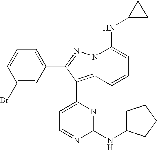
C1(Br)=CC(C2=NN3C(=C2C2=CC=NC(NC4CCCC4)=N2)C=CC=C3NC2CC2)=CC=C1
